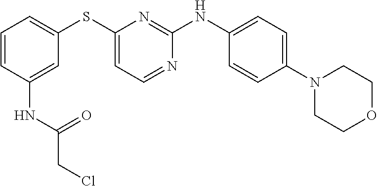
C1=CC=C(SC2=CC=NC(NC3=CC=C(N4CCOCC4)C=C3)=N2)C=C1NC(CCl)=O
